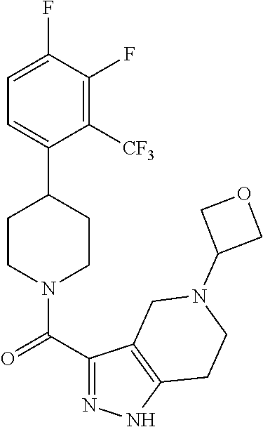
C1=C(F)C(F)=C([CF3])C(C2CCN(C(C3=NNC4=C3CN(C3COC3)CC4)=O)CC2)=C1
